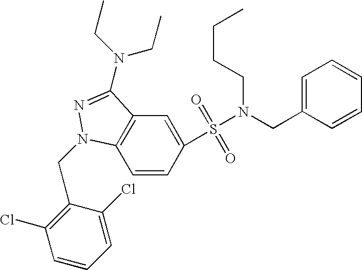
C1=CC(S(=O)(=O)N(CC2=CC=CC=C2)CCCC)=CC2=C1N(CC1=C(Cl)C=CC=C1Cl)N=C2N(CC)CC
